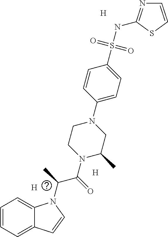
[H].C1=CC=C2C(=C1)N(C(C(N1C(C)CN(C3=CC=C(S(NC4=NC=CS4)(=O)=O)C=C3)CC1)=O)C)C=C2.[H].[H]
